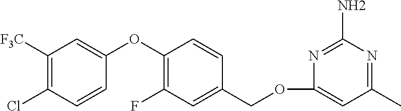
C1([F3C])=C(Cl)C=CC(OC2=C(F)C=C(COC3=CC(C)=NC(N)=N3)C=C2)=C1
